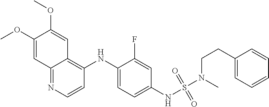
C1(OC)=CC2=NC=CC(NC3=CC=C(NS(N(C)CCC4=CC=CC=C4)(=O)=O)C=C3F)=C2C=C1OC
